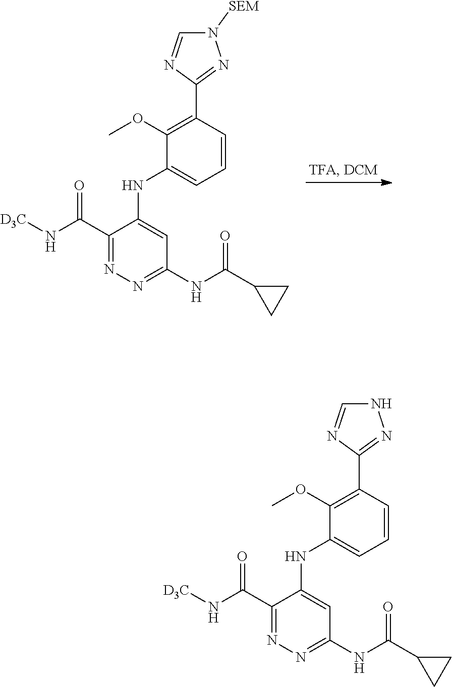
C1(C(N[D3C])=O)=NN=C(NC(C2CC2)=O)C=C1NC1=CC=CC(C2=NNC=N2)=C1OC.C1(C(N[D3C])=O)=NN=C(NC(C2CC2)=O)C=C1NC1=CC=CC(C2=NN([SEM])C=N2)=C1OC
